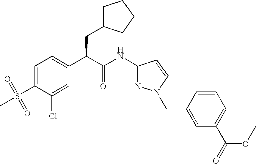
C1=C(S(=O)(C)=O)C(Cl)=CC(C(C(NC2=NN(CC3=CC(C(=O)OC)=CC=C3)C=C2)=O)CC2CCCC2)=C1
